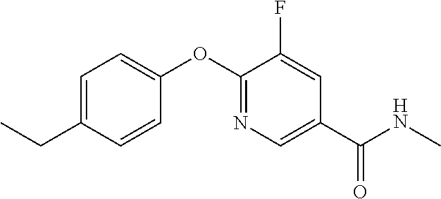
C1=C(CC)C=CC(OC2=NC=C(C(NC)=O)C=C2F)=C1
